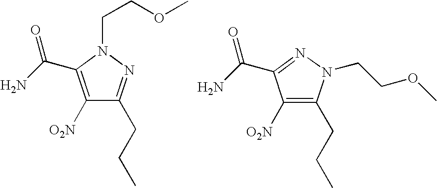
C1([O2N])=C(C(N)=O)N(CCOC)N=C1CCC.C1([O2N])=C(CCC)N(CCOC)N=C1C(N)=O
